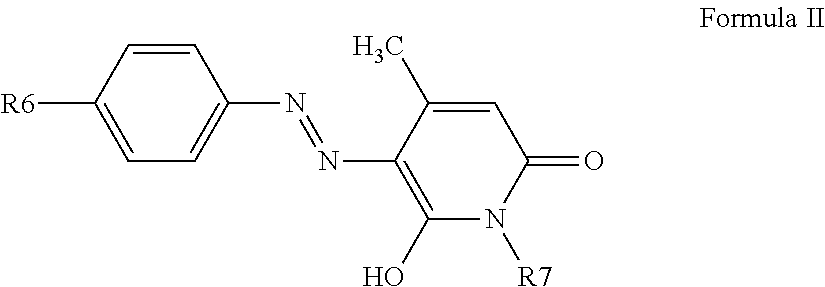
C1=CC(N=NC2=C(O)N([R7])C(=O)C=C2C)=CC=C1[R6]
